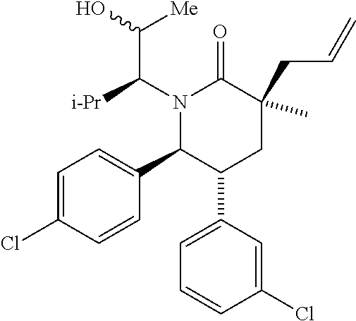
C1(C2=CC=C(Cl)C=C2)C(C2=CC=CC(Cl)=C2)CC(CC=C)(C)C(=O)N1C([i-Pr])C(O)[Me]
